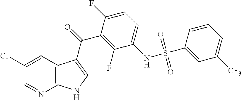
ClC1=CC2=C(N=C1)NC=C2C(=O)C1=C(F)C(NS(C2=CC([CF3])=CC=C2)(=O)=O)=CC=C1F
